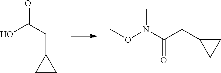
O=C(CC1CC1)O.O=C(CC1CC1)N(C)OC
